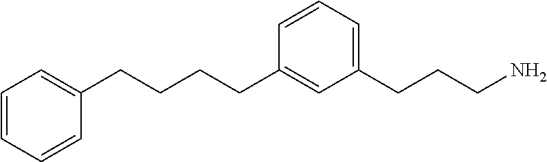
C1(CCCCC2=CC(CCCN)=CC=C2)=CC=CC=C1
